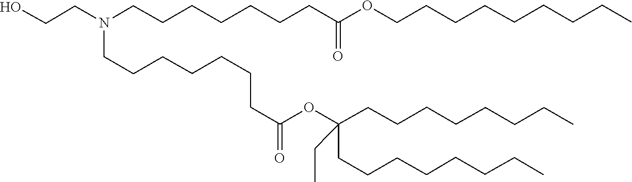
C(C(=O)OC(CC)(CCCCCCCC)CCCCCCCC)CCCCCCN(CCO)CCCCCCCC(OCCCCCCCCC)=O
